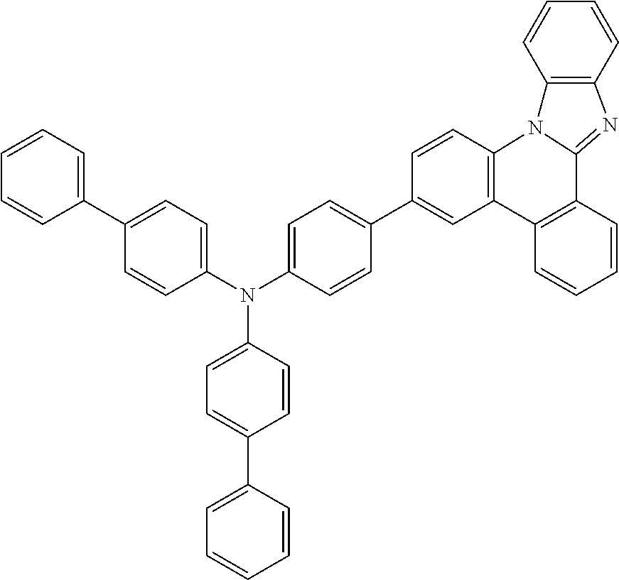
C1=C(N(C2=CC=C(C3=CC=CC=C3)C=C2)C2=CC=C(C3=CC=CC=C3)C=C2)C=CC(C2=CC3=C(C=C2)N2C(=NC4=C2C=CC=C4)C2=C3C=CC=C2)=C1
